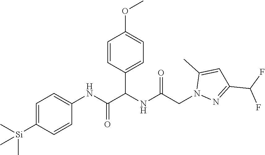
C1=C([Si](C)(C)C)C=CC(NC(=O)C(NC(CN2N=C(C(F)F)C=C2C)=O)C2=CC=C(OC)C=C2)=C1
